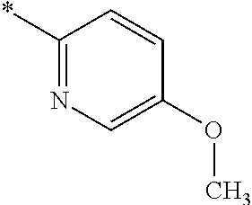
*C1=NC=C(OC)C=C1
